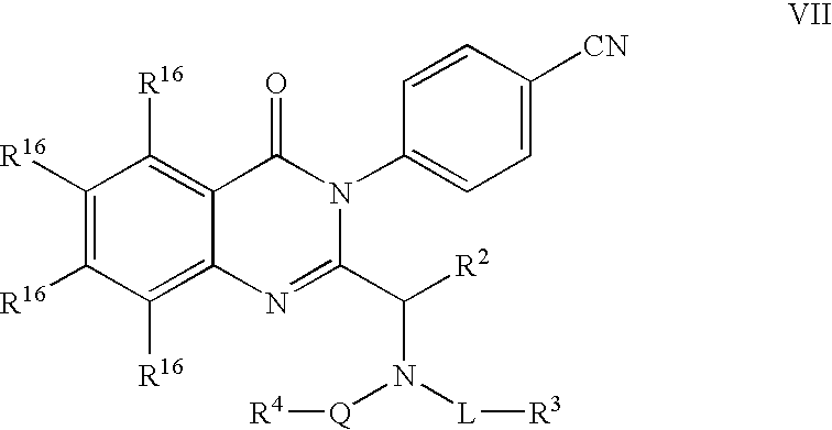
C1=C([CN])C=CC(N2C(C([R2])N([L][R3])[Q][R4])=NC3=C([R16])C([R16])=C([R16])C([R16])=C3C2=O)=C1
